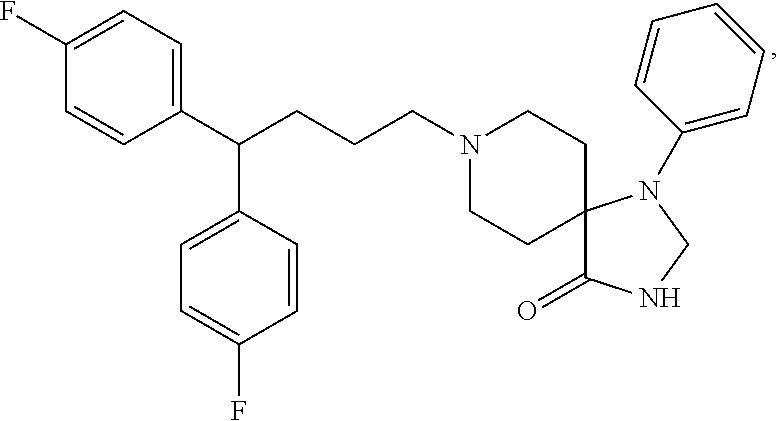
C1=CC(C(CCCN2CCC3(CC2)C(=O)NCN3C2=CC=CC=C2)C2=CC=C(F)C=C2)=CC=C1F
